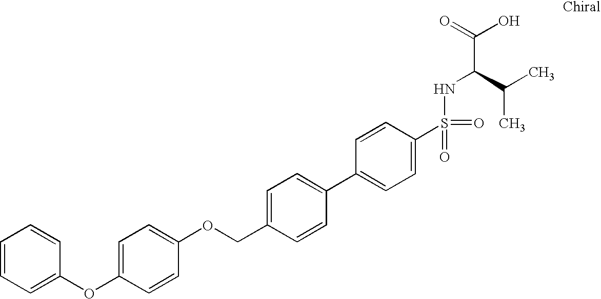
C1(OC2=CC=CC=C2)=CC=C(OCC2=CC=C(C3=CC=C(S(NC(C(C)C)C(=O)O)(=O)=O)C=C3)C=C2)C=C1
